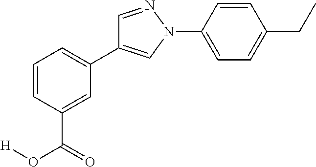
C1=CC(C(=O)O[H])=CC(C2=CN(C3=CC=C(CC)C=C3)N=C2)=C1
